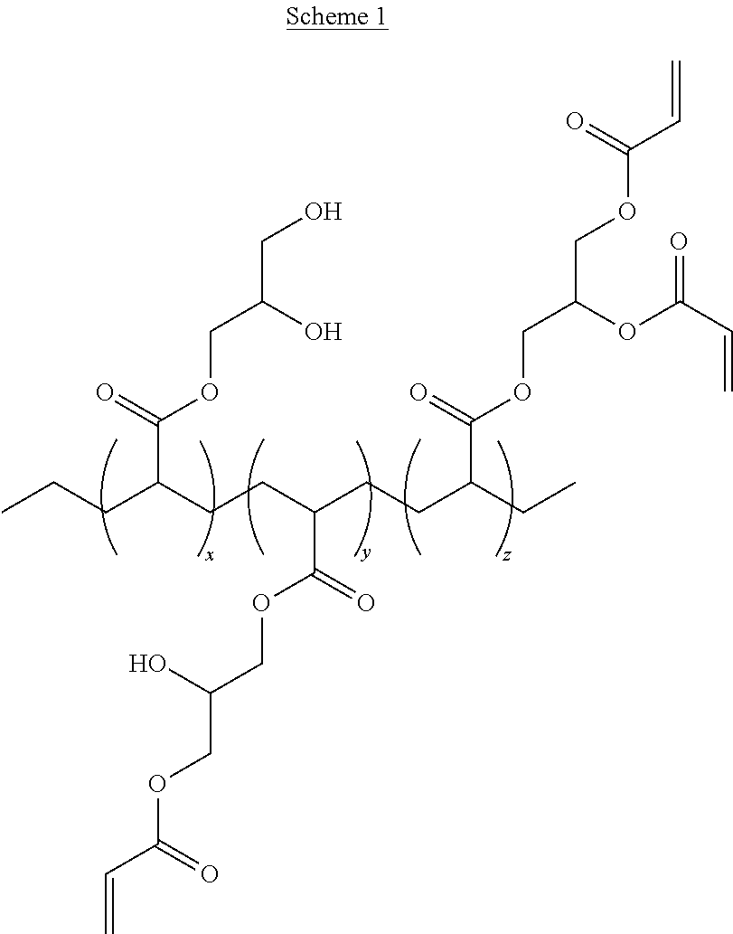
CCCC(CCC(CCC(CC)C(=O)OCC(COC(C=C)=O)OC(C=C)=O)C(=O)OCC(COC(=O)C=C)O)C(=O)OCC(CO)O
